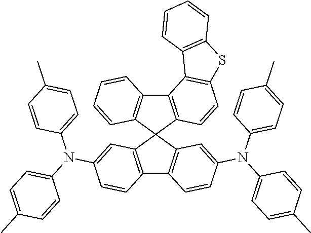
C12=C(C3(C4=C1C=CC=C4)C1=C(C4=C3C=C(N(C3=CC=C(C)C=C3)C3=CC=C(C)C=C3)C=C4)C=CC(N(C3=CC=C(C)C=C3)C3=CC=C(C)C=C3)=C1)C=CC1=C2C2=C(S1)C=CC=C2
